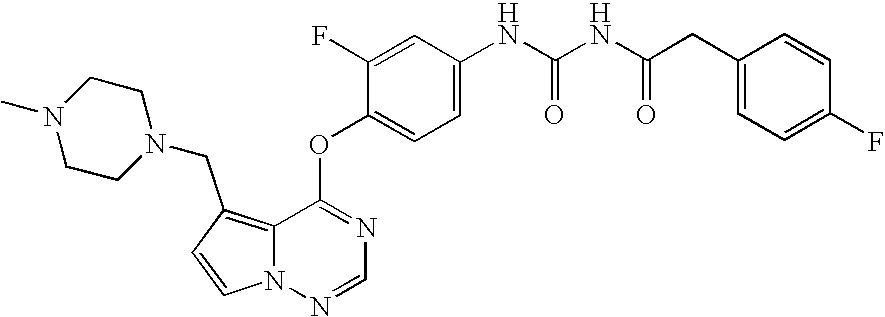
C1=CN2C(=C1CN1CCN(C)CC1)C(OC1=CC=C(NC(NC(CC3=CC=C(F)C=C3)=O)=O)C=C1F)=NC=N2
